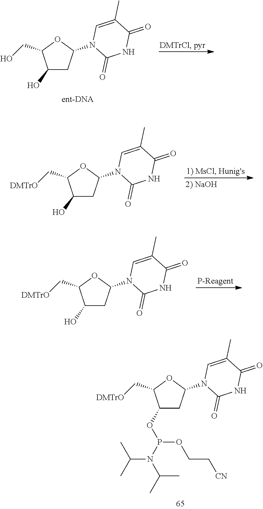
C1(O)CC(N2C(=O)NC(=O)C(C)=C2)OC1CO.C1(O)CC(N2C(=O)NC(=O)C(C)=C2)OC1C[DMTrO].C1(O)CC(N2C(=O)NC(=O)C(C)=C2)OC1C[DMTrO].C1(OP(N(C(C)C)C(C)C)OCC[CN])CC(N2C(=O)NC(=O)C(C)=C2)OC1C[DMTrO]
